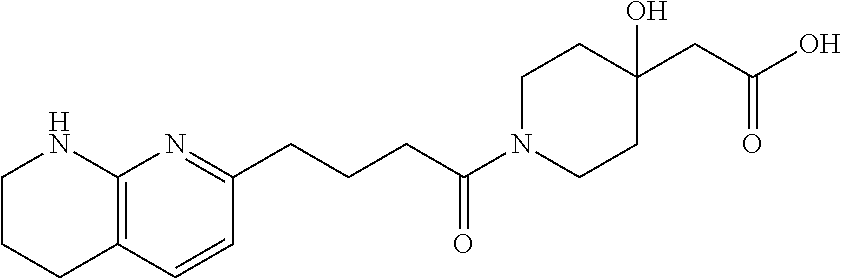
C1CCC2=C(N1)N=C(CCCC(=O)N1CCC(O)(CC(=O)O)CC1)C=C2
